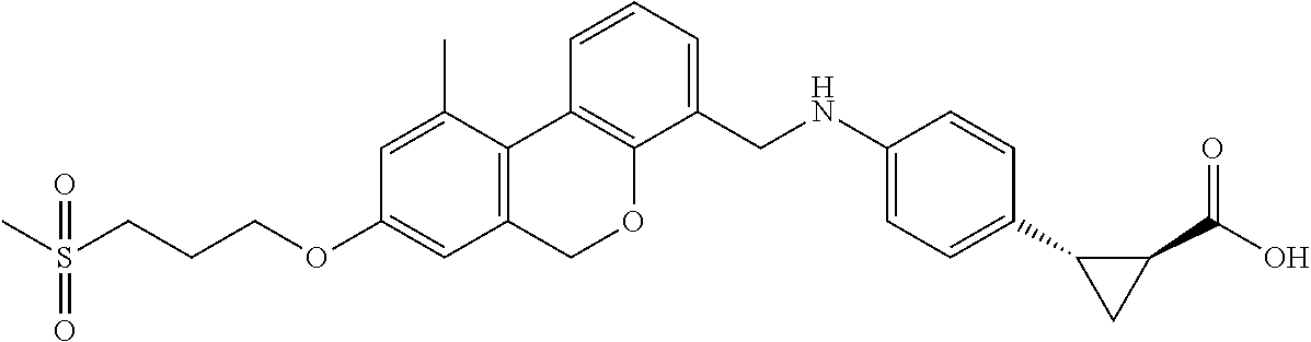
CS(CCCOC1=CC2=C(C(C)=C1)C1=C(C(CNC3=CC=C(C4CC4C(=O)O)C=C3)=CC=C1)OC2)(=O)=O
